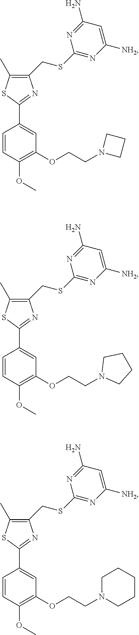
C1=CC(OC)=C(OCCN2CCC2)C=C1C1=NC(CSC2=NC([NH2])=CC(N)=N2)=C(C)S1.C1=CC(OC)=C(OCCN2CCCC2)C=C1C1=NC(CSC2=NC([NH2])=CC(N)=N2)=C(C)S1.C1=CC(OC)=C(OCCN2CCCCC2)C=C1C1=NC(CSC2=NC([NH2])=CC(N)=N2)=C(C)S1
